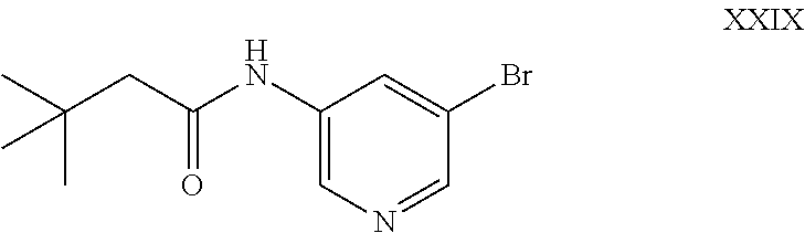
C1(NC(=O)CC(C)(C)C)=CN=CC(Br)=C1
